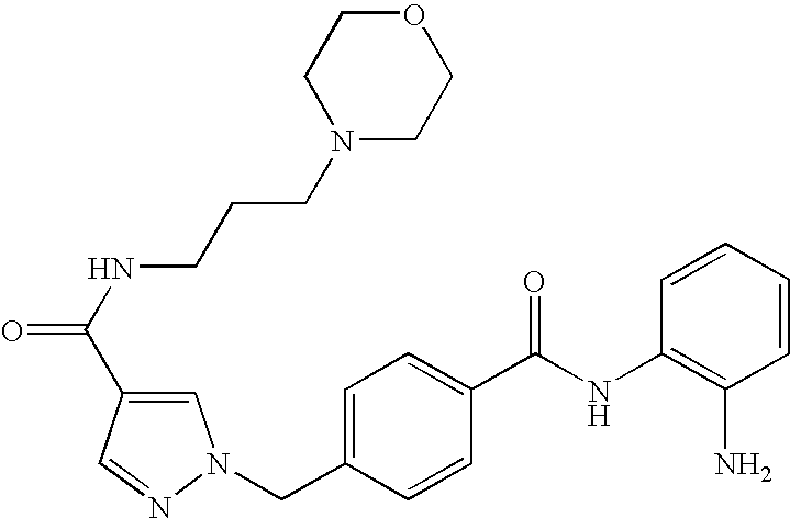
C1=CC=CC(NC(C2=CC=C(CN3C=C(C(NCCCN4CCOCC4)=O)C=N3)C=C2)=O)=C1N
